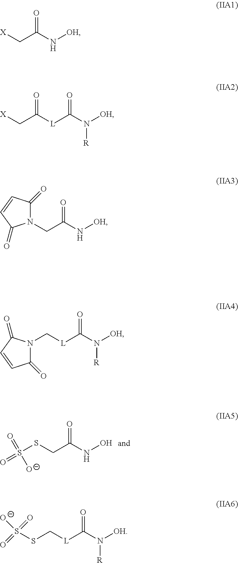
O=C(NO)CSS(=O)(=O)[O-].O=C(N[OH])C[X].O=C([L]C(N([OH])[R])=O)C[X].O=C(N[OH])CN1C(=O)C=CC1=O.C([L]C(N([OH])[R])=O)SS(=O)(=O)[O-].C([L]C(N([OH])[R])=O)N1C(=O)C=CC1=O
